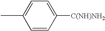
CC1=CC=C([C(NH)NH2])C=C1
